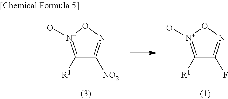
C1([R1])=[N+]([O-])ON=C1[NO2].C1([R1])=[N+]([O-])ON=C1F
